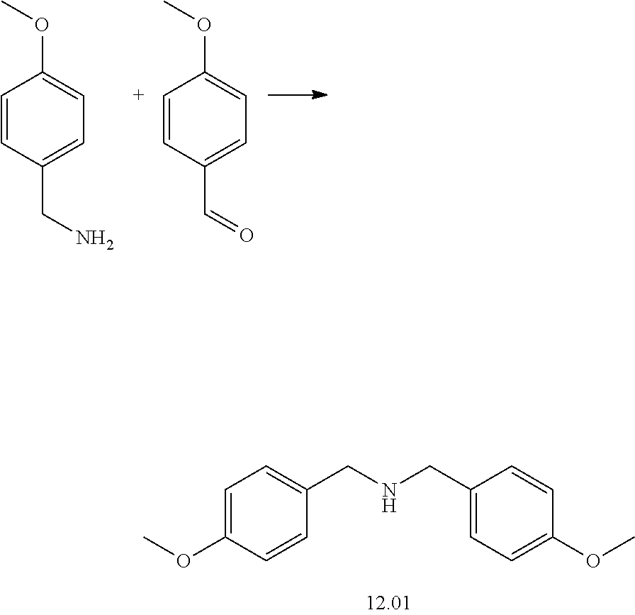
C1=C(OC)C=CC(CNCC2=CC=C(OC)C=C2)=C1.C1=CC(CN)=CC=C1OC.C1=CC(C=O)=CC=C1OC
